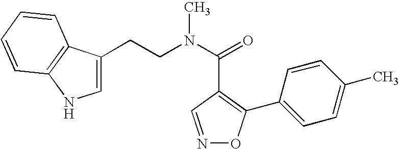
C1=C(CCN(C(=O)C2=C(C3=CC=C(C)C=C3)ON=C2)C)C2=C(N1)C=CC=C2
